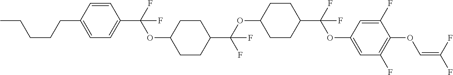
C1=CC(CCCCC)=CC=C1C(F)(OC1CCC(C(OC2CCC(C(F)(OC3=CC(F)=C(OC=C(F)F)C(F)=C3)F)CC2)(F)F)CC1)F
